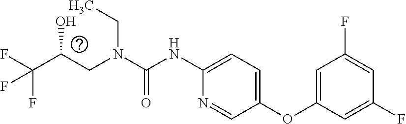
C(O)(CN(CC)C(=O)NC1=CC=C(OC2=CC(F)=CC(F)=C2)C=N1)C(F)(F)F
